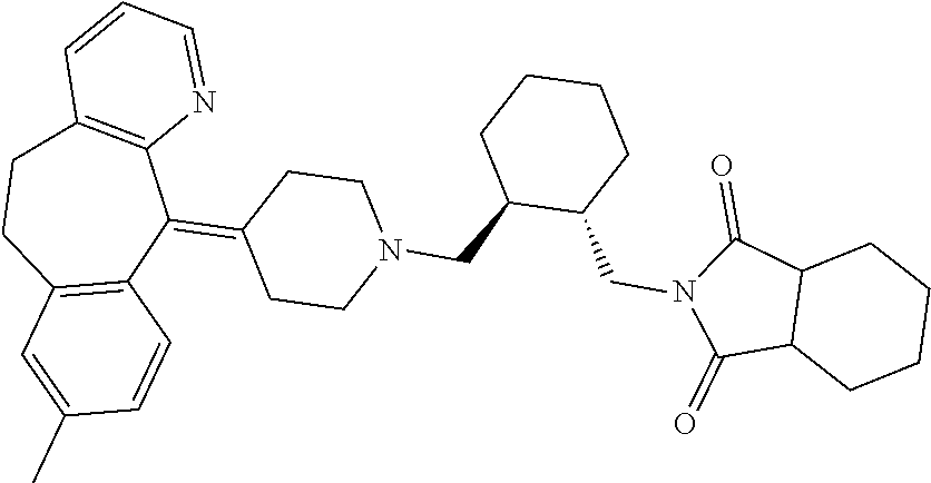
C1(=C2C3=C(CCC4=C2C=CC(C)=C4)C=CC=N3)CCN(CC2C(CN3C(=O)C4C(C3=O)CCCC4)CCCC2)CC1
